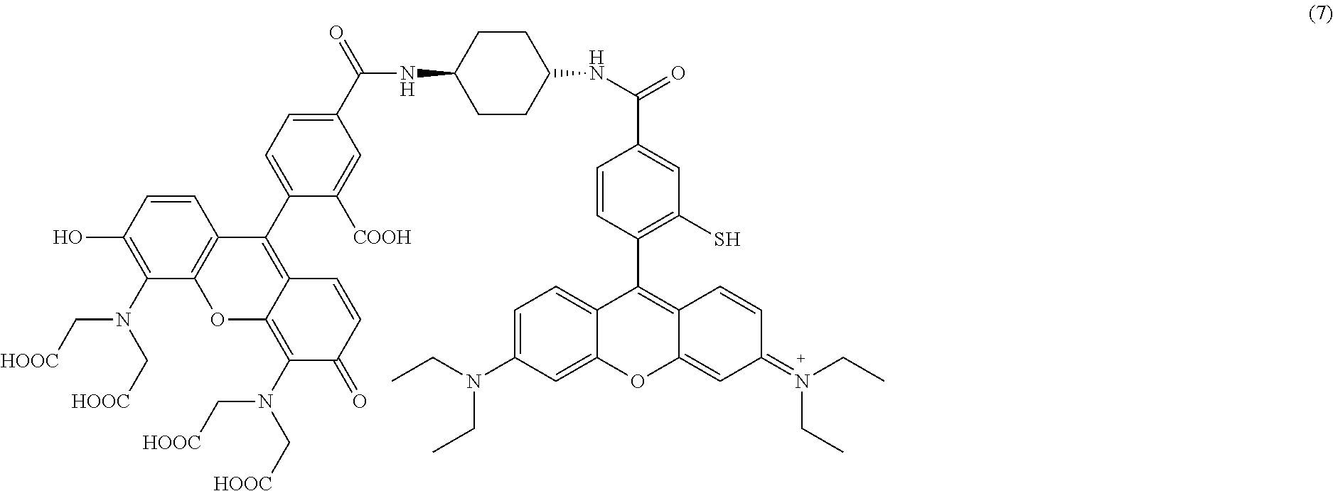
C1CC(NC(C2=CC(S)=C(C3=C4C(=CC(=N(CC)CC)C=C4)OC4=CC(N(CC)CC)=CC=C34)C=C2)=O)CCC1NC(C1=CC=C(C2=C3C(=C(N(C[HOOC])C[HOOC])C(=O)C=C3)OC3=C2C=CC(O)=C3N(C[HOOC])C[HOOC])C([COOH])=C1)=O
